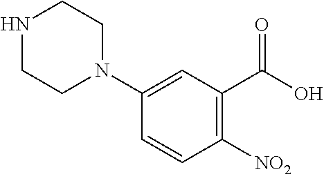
C1=CC([NO2])=C(C(O)=O)C=C1N1CCNCC1
